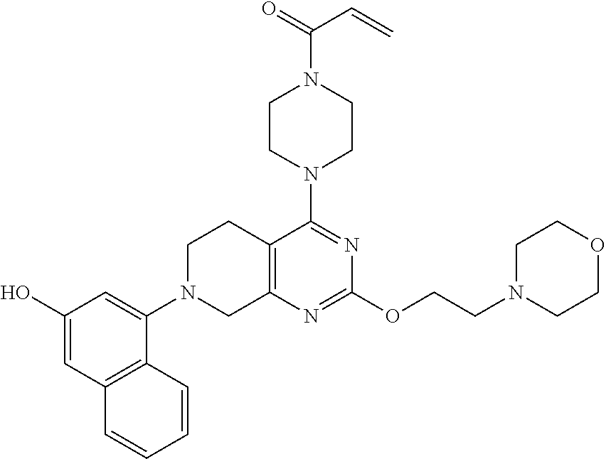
C1(O)=CC2=C(C(N3CC4=C(CC3)C(N3CCN(C(=O)C=C)CC3)=NC(OCCN3CCOCC3)=N4)=C1)C=CC=C2
